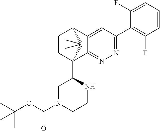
C1(F)=CC=CC(F)=C1C1=NN=C2C(=C1)C1CCC2(C2CN(C(OC(C)(C)C)=O)CCN2)C1(C)C
